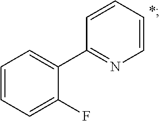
C1=CC=C(F)C(C2=NC=CC=C2)=C1
